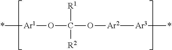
*[Ar1]OC(O[Ar2][Ar3]*)([R1])[R2]
